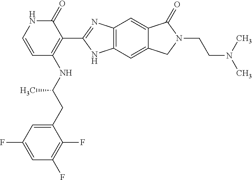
C1=C(CC(NC2=C(C3=NC4=C(N3)C=C3C(=C4)C(=O)N(CCN(C)C)C3)C(=O)NC=C2)C)C(F)=C(F)C=C1F
